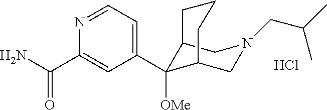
C1(C(N)=O)=CC(C2([OMe])C3CN(CC(C)C)CC2CCC3)=CC=N1.Cl
